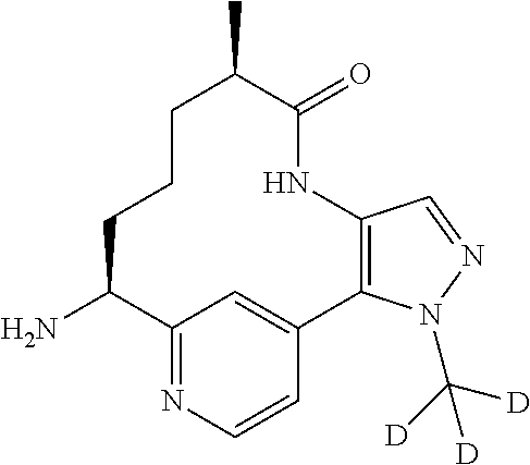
NC1C2=NC=CC(=C2)C2=C(NC(=O)C(C)CCC1)C=NN2C([D])([D])[D]
